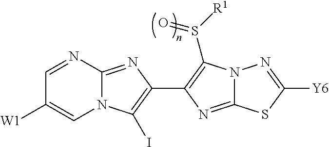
N12C(=NC(C3=C(S([R1])=O)N4C(=N3)SC([Y6])=N4)=C1I)N=CC([W1])=C2
